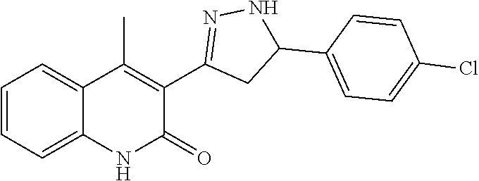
C1=CC=C2C(=C1)C(C)=C(C1=NNC(C3=CC=C(Cl)C=C3)C1)C(=O)N2
